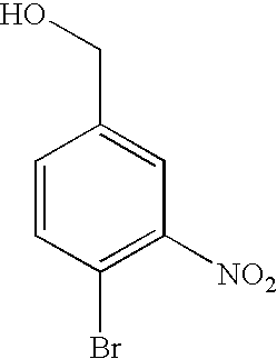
C1=CC(Br)=C([NO2])C=C1CO
